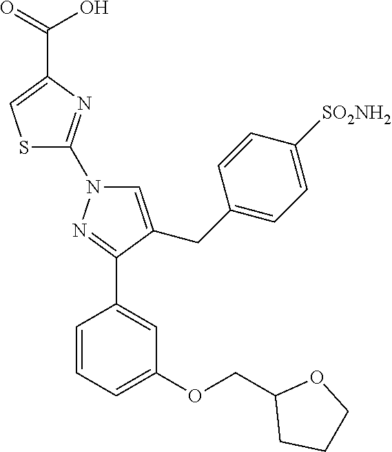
S1C(N2C=C(CC3=CC=C([SO2NH2])C=C3)C(C3=CC(OCC4CCCO4)=CC=C3)=N2)=NC(C(O)=O)=C1
